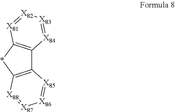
C12=C(*C3=C1[X85]=[X86][X87]=[X88]3)[X81]=[X82][X83]=[X84]2
